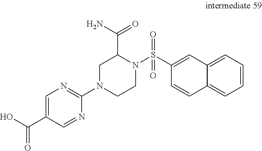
C1=CC2=CC=CC=C2C=C1S(N1CCN(C2=NC=C(C(O)=O)C=N2)CC1C(N)=O)(=O)=O
